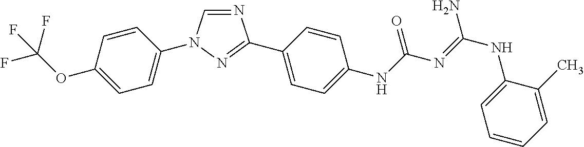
N1=CN(C2=CC=C(OC(F)(F)F)C=C2)N=C1C1=CC=C(NC(N=C(NC2=CC=CC=C2C)N)=O)C=C1
